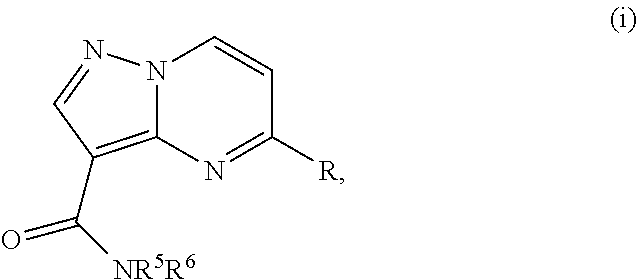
N12C(=C(C([NR5R6])=O)C=N1)N=C([R])C=C2
